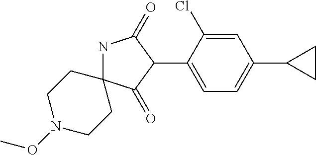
N1C2(C(=O)C(C3=CC=C(C4CC4)C=C3Cl)C1=O)CCN(OC)CC2
